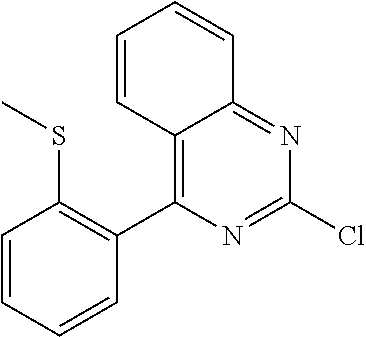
C12=C(C3=C(SC)C=CC=C3)N=C(Cl)N=C1C=CC=C2
